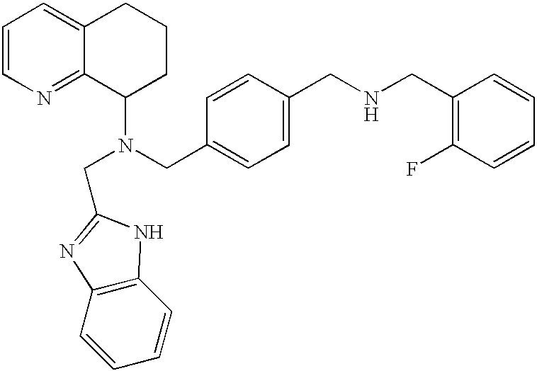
C1=CN=C2C(=C1)CCCC2N(CC1=NC2=C(N1)C=CC=C2)CC1=CC=C(CNCC2=C(F)C=CC=C2)C=C1
